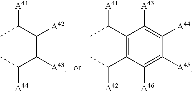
CC(C(C(C(C)[A44])[A43])[A42])[A41].CC(C1=C(C(C)[A42])C([A46])=C([A45])C([A44])=C1[A43])[A41]
